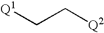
[Q1]CC[Q2]
